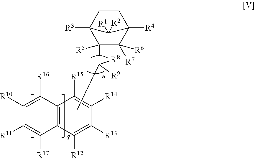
C12=C(C([R12])=C([R13])C([R14])=C1[R15])C([R17])=C([R11])C([R10])=C2[R16].C1([R5])(C(C)([R8])[R9])C([R7])([R6])C2([R4])CCC1([R3])C2([R1])[R2]
